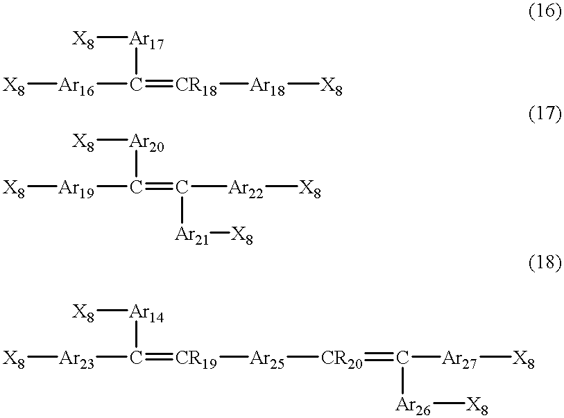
[X8][Ar17]C(=[CR18][Ar18][X8])[Ar16][X8].[X8][Ar20]C(=C([Ar22][X8])[Ar21][X8])[Ar19][X8].[X8][Ar14]C(=[CR19][Ar25][CR20]=C([Ar27][X8])[Ar26][X8])[Ar23][X8]
